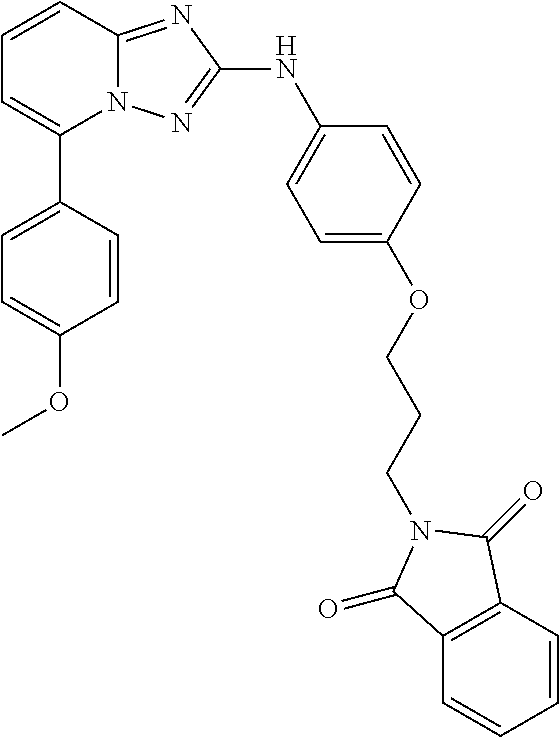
N12C(=NC(NC3=CC=C(OCCCN4C(=O)C5=C(C=CC=C5)C4=O)C=C3)=N1)C=CC=C2C1=CC=C(OC)C=C1
